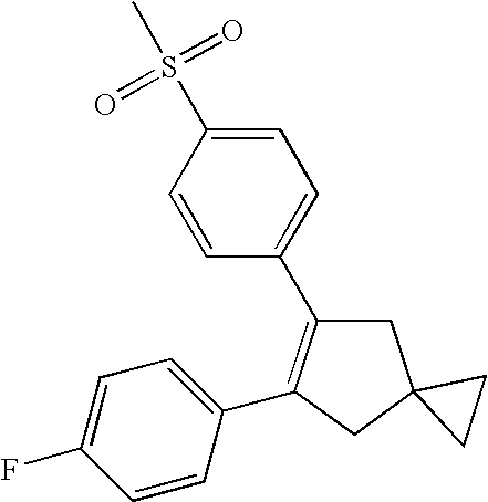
C1C2(CC(C3=CC=C(S(C)(=O)=O)C=C3)=C1C1=CC=C(F)C=C1)CC2
